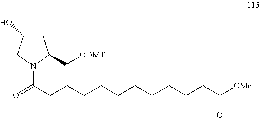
C1C(O)CN(C(CCCCCCCCCCC(=O)[OMe])=O)C1C[ODMTr]
